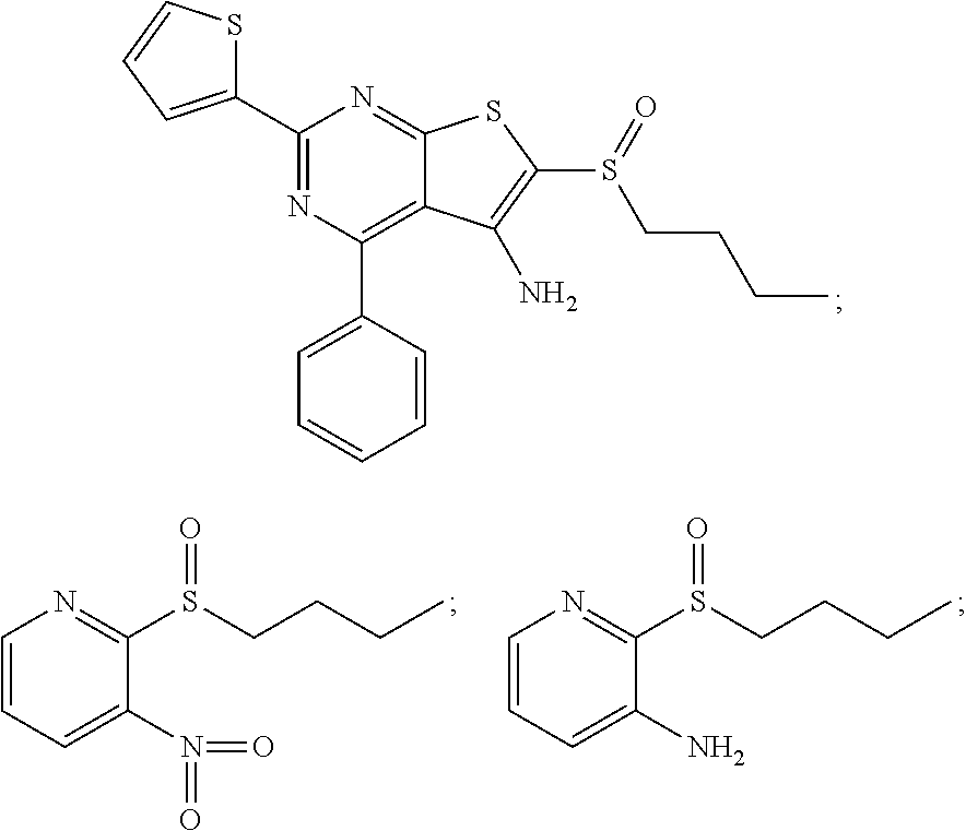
C1(C2=NC(C3=CC=CC=C3)=C3C(=N2)SC(S(=O)CCCC)=C3N)=CC=CS1.C1=CC=C(N(=O)=O)C(S(CCCC)=O)=N1.C1=CC=C(N)C(S(CCCC)=O)=N1
